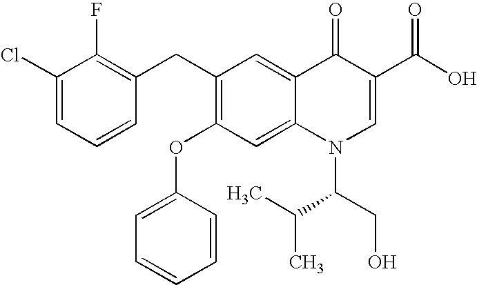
C1(Cl)=CC=CC(CC2=C(OC3=CC=CC=C3)C=C3C(=C2)C(=O)C(C(O)=O)=CN3C(C(C)C)CO)=C1F
